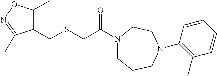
C(CSCC1=C(C)ON=C1C)(=O)N1CCCN(C2=C(C)C=CC=C2)CC1
